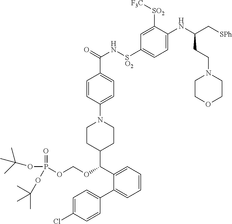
C1=C(Cl)C=CC(C2=CC=CC=C2C(OCOP(OC(C)(C)C)(=O)OC(C)(C)C)C2CCN(C3=CC=C(C(=O)N[SO2]C4=CC=C(NC(C[SPh])CCN5CCOCC5)C([SO2][F3C])=C4)C=C3)CC2)=C1
